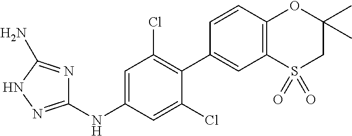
C1(NC2=CC(Cl)=C(C3=CC4=C(C=C3)OC(C)(C)CS4(=O)=O)C(Cl)=C2)=NNC(N)=N1
